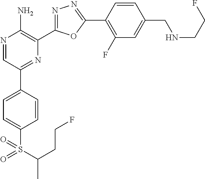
N1=CC(C2=CC=C(S(C(C)CCF)(=O)=O)C=C2)=NC(C2=NN=C(C3=C(F)C=C(CNCCF)C=C3)O2)=C1N
